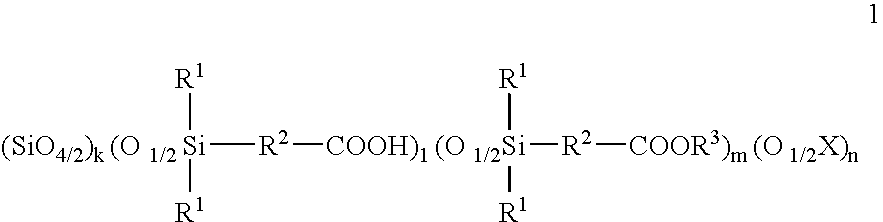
[(SiO4/2)k (O 1/2 Si]([R2][COOH)1 (O 1/2Si]([R2][COOR3)m (O 1/2X)n])([R1])[R1])([R1])[R1]
